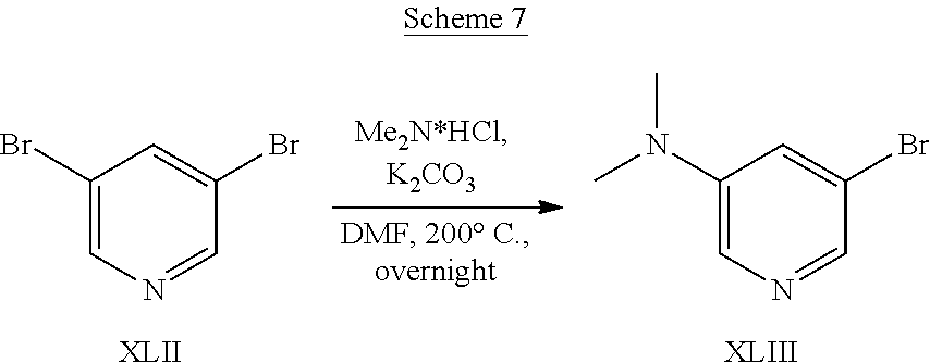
C1(Br)=CN=CC(Br)=C1.[XLII].C1(N(C)C)=CN=CC(Br)=C1.[XLIII]
